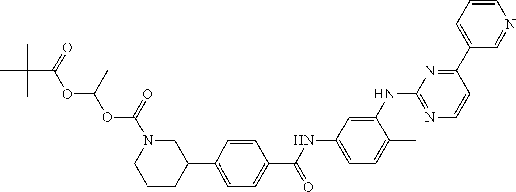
C1CCC(C2=CC=C(C(NC3=CC=C(C)C(NC4=NC=CC(C5=CC=CN=C5)=N4)=C3)=O)C=C2)CN1C(=O)OC(OC(C(C)(C)C)=O)C
